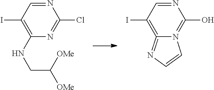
N1=CC(I)=C(NCC([OMe])[OMe])N=C1Cl.N1=CC(I)=C2=NC=CN2=C1O
